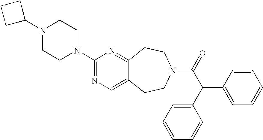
C1C(N2CCN(C3=NC=C4C(=N3)CCN(C(=O)C(C3=CC=CC=C3)C3=CC=CC=C3)CC4)CC2)CC1
